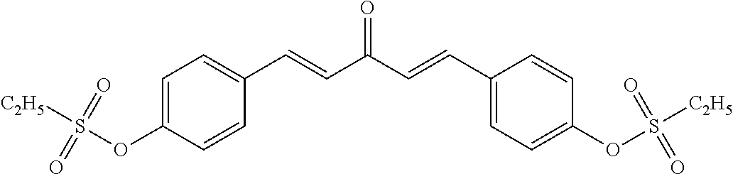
C1=C(OS([C2H5])(=O)=O)C=CC(C=CC(C=CC2=CC=C(OS([C2H5])(=O)=O)C=C2)=O)=C1
